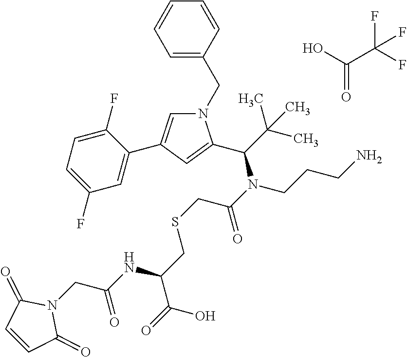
C1=C(CN2C=C(C3=CC(F)=CC=C3F)C=C2C(C(C)(C)C)N(C(=O)CSCC(C(=O)O)NC(CN2C(=O)C=CC2=O)=O)CCCN)C=CC=C1.O=C(C(F)(F)F)O
